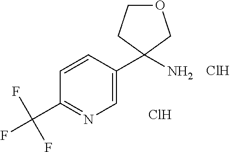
C1(C2(N)COCC2)=CN=C(C(F)(F)F)C=C1.Cl.Cl
